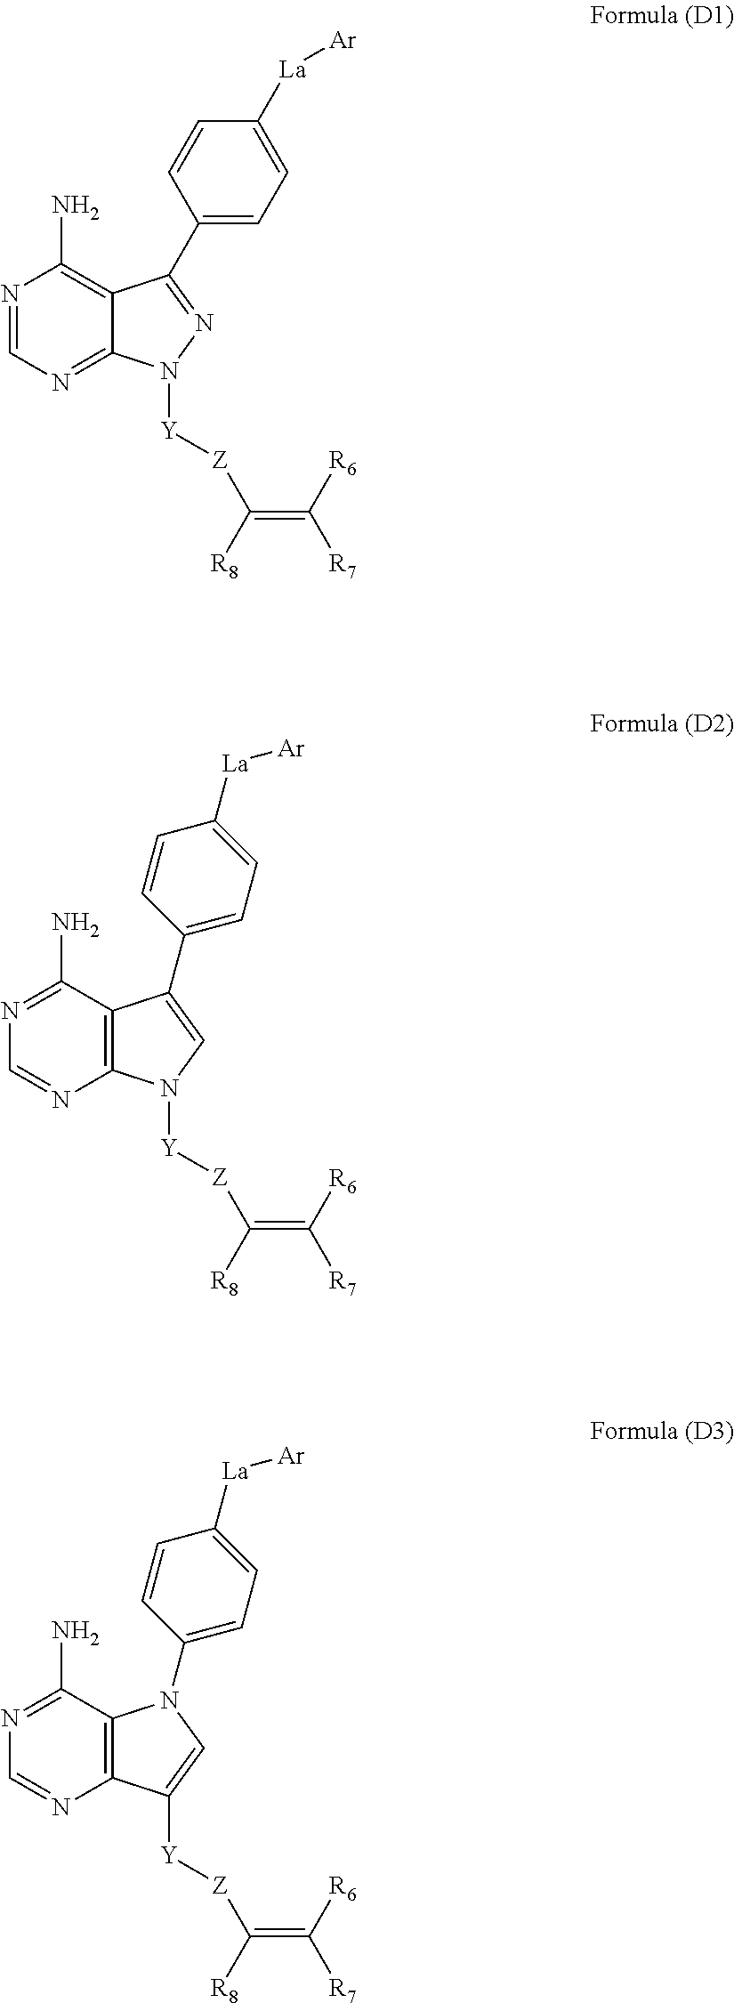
N1=CN=C2C(=C1N)C(C1=CC=C([La][Ar])C=C1)=NN2[Y][Z]C([R8])=C([R7])[R6].N1=C(N)C2=C(N=C1)N([Y][Z]C([R8])=C([R7])[R6])C=C2C1=CC=C([La][Ar])C=C1.N1=C(N)C2=C(N=C1)C([Y][Z]C([R8])=C([R7])[R6])=CN2C1=CC=C([La][Ar])C=C1
